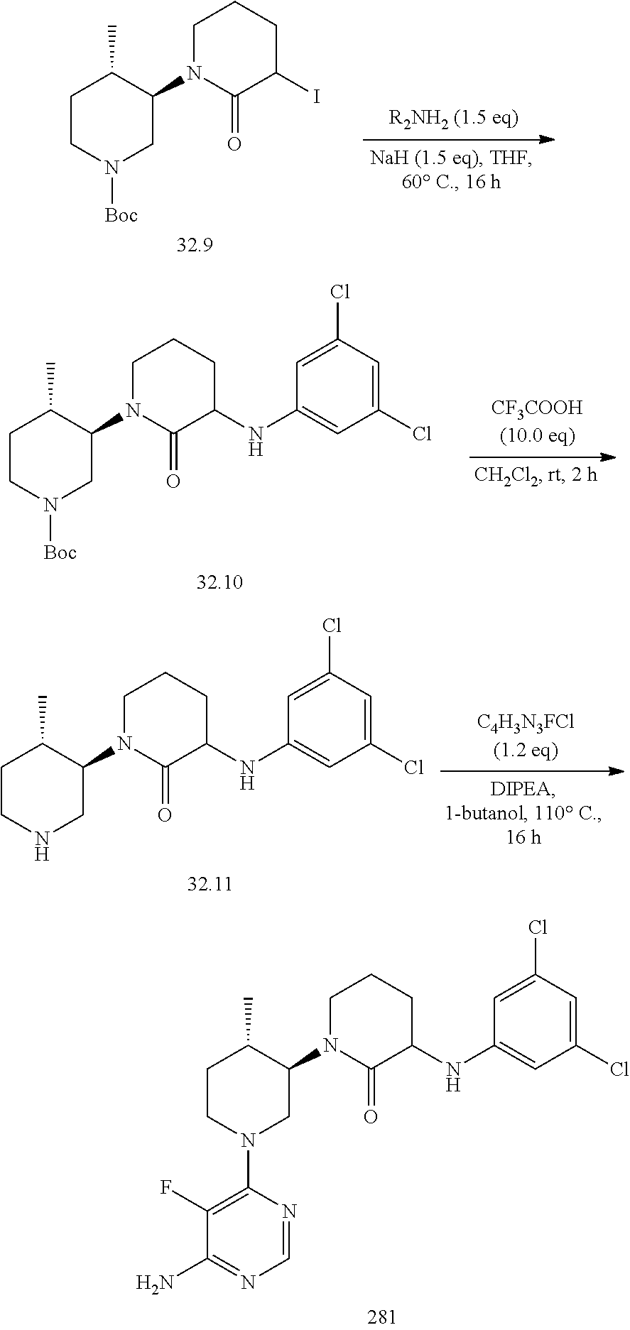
C1CN([Boc])CC(N2C(=O)C(I)CCC2)C1C.C1CN([Boc])CC(N2C(=O)C(NC3=CC(Cl)=CC(Cl)=C3)CCC2)C1C.C1CNCC(N2C(=O)C(NC3=CC(Cl)=CC(Cl)=C3)CCC2)C1C.C1CN(C2=C(F)C(N)=NC=N2)CC(N2C(=O)C(NC3=CC(Cl)=CC(Cl)=C3)CCC2)C1C
